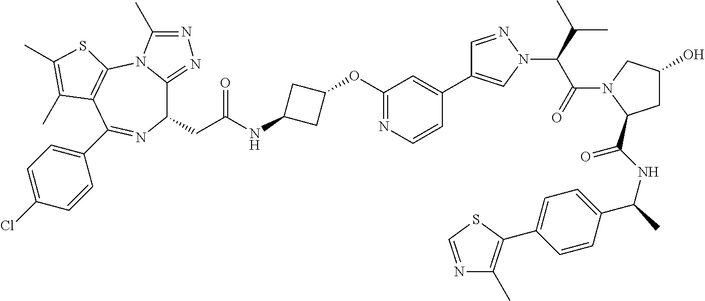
C1(CC(NC2CC(OC3=NC=CC(C4=CN(C(C(N5C(C(=O)NC(C6=CC=C(C7=C(C)N=CS7)C=C6)C)CC(O)C5)=O)C(C)C)N=C4)=C3)C2)=O)C2=NN=C(C)N2C2=C(C(C3=CC=C(Cl)C=C3)=N1)C(C)=C(C)S2
